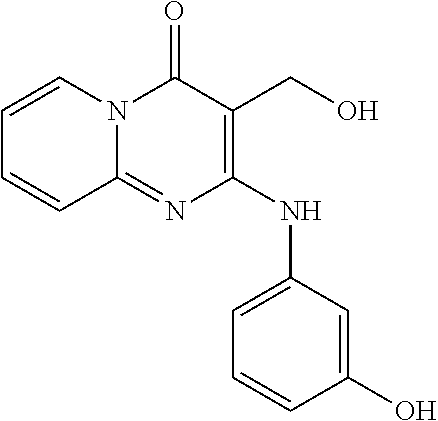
C1=CC(O)=CC(NC2=C(CO)C(=O)N3C(=N2)C=CC=C3)=C1
